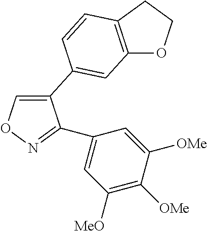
C1=C(C2=CC3=C(CCO3)C=C2)C(C2=CC([MeO])=C([OMe])C([OMe])=C2)=NO1
